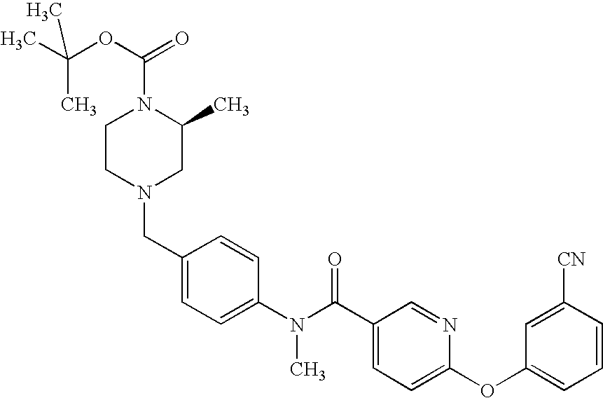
C1(CN2CC(C)N(C(OC(C)(C)C)=O)CC2)=CC=C(N(C(C2=CC=C(OC3=CC=CC([CN])=C3)N=C2)=O)C)C=C1
